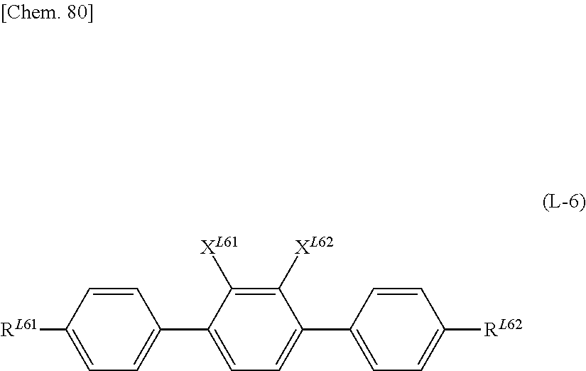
C1=CC([RL61])=CC=C1C1=CC=C(C2=CC=C([RL62])C=C2)C([XL62])=C1[XL61]
